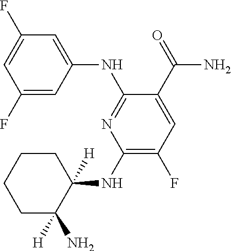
C1(F)=CC(NC2=NC(NC3([H])CCCCC3(N)[H])=C(F)C=C2C(=O)N)=CC(F)=C1
